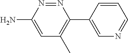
N1=NC(C2=CN=CC=C2)=C(C)C=C1N
